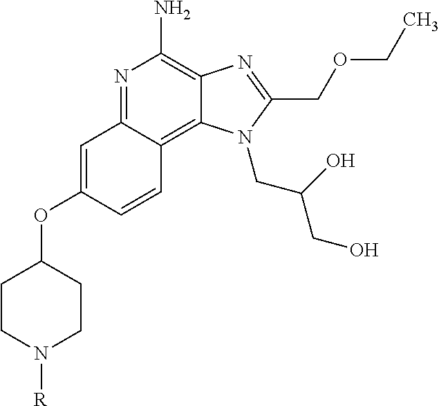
N1=C2C(=C3C(=C1N)N=C(COCC)N3CC(CO)O)C=CC(OC1CCN([R])CC1)=C2
